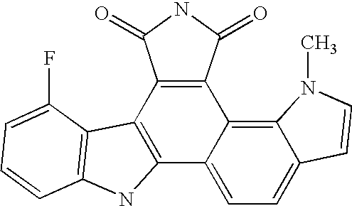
C12=C(C3=C4C(=CC=C3C3=C1C1=C(N3)C=CC=C1F)C=CN4C)C(=O)NC2=O
